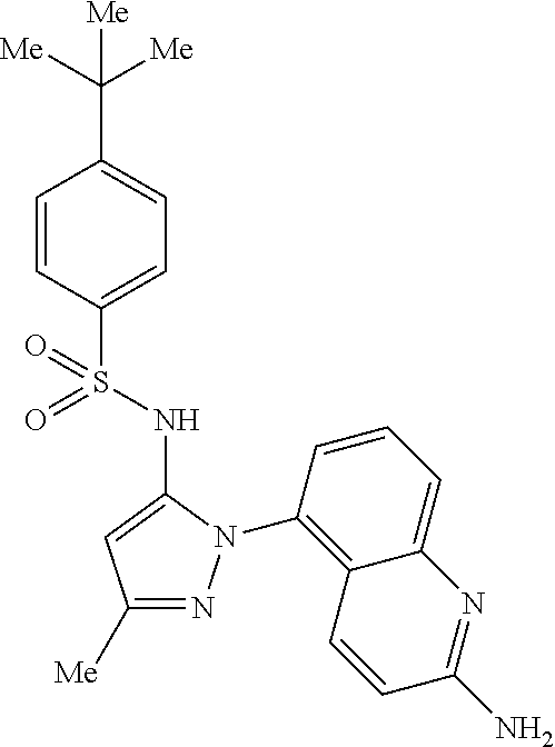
C1(C([Me])([Me])[Me])=CC=C(S(=O)(=O)NC2=CC([Me])=NN2C2=C3C(=CC=C2)N=C(N)C=C3)C=C1
